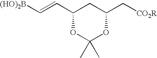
[(HO)2B]C=CC1CC(C[CO2R])OC(C)(C)O1
